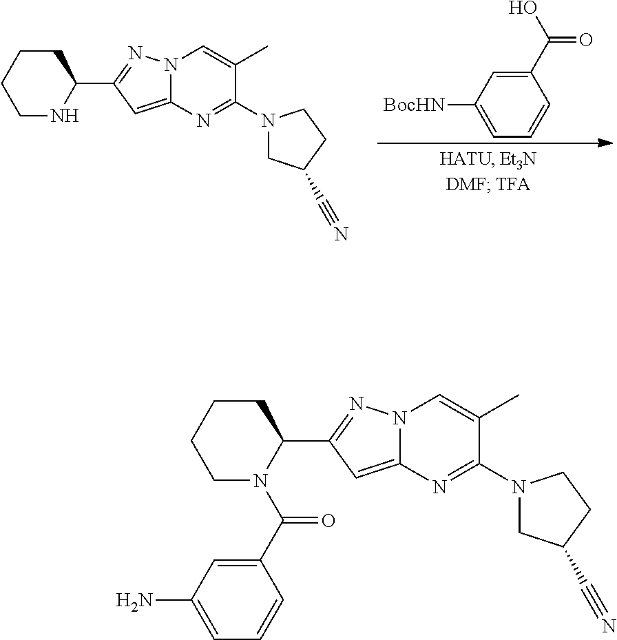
C1=C([BocHN])C=C(C(O)=O)C=C1.C1NC(C2=NN3C(=C2)N=C(N2CC(C#N)CC2)C(C)=C3)CCC1.C1CCCC(C2=NN3C(=C2)N=C(N2CC(C#N)CC2)C(C)=C3)N1C(C1=CC(N)=CC=C1)=O
